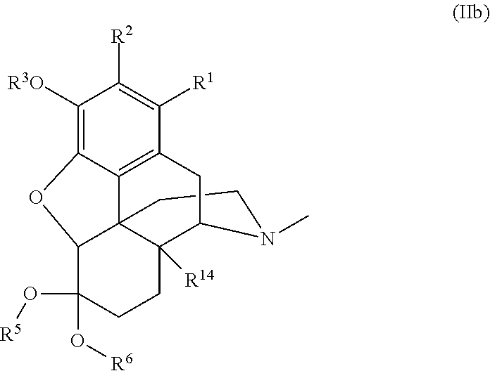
C1CN(C)C2C3([R14])C14C1=C(C([R1])=C([R2])C([R3O])=C1OC4C(O[R5])(O[R6])CC3)C2
